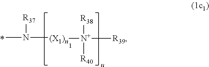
CN([(X1)n][N+]([R39])([R38])[R40])[R37]
